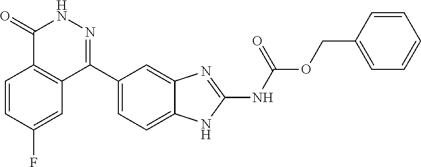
O(C(=O)NC1=NC2=CC(C3=NNC(=O)C4=C3C=C(F)C=C4)=CC=C2N1)CC1=CC=CC=C1
